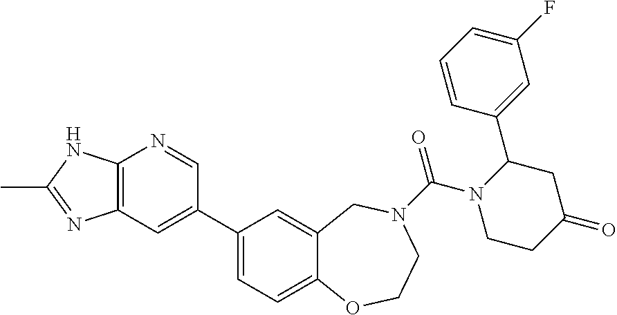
C1(C2=CC3=C(N=C2)NC(C)=N3)=CC=C2C(=C1)CN(C(N1CCC(=O)CC1C1=CC(F)=CC=C1)=O)CCO2
